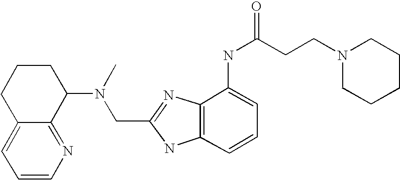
C12=CC=CN=C1C(N(C)CC1=NC3=C(N1)C=CC=C3NC(CCN1CCCCC1)=O)CCC2
